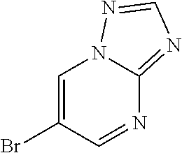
C1(Br)=CN2C(=NC=N2)N=C1
